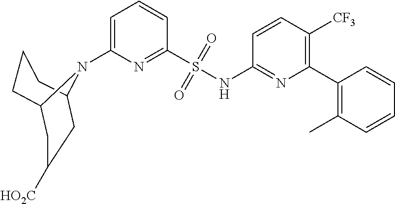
C1=C(N2C3CC([HO2C])CC2CCC3)N=C(S(NC2=NC(C3=C(C)C=CC=C3)=C([CF3])C=C2)(=O)=O)C=C1
